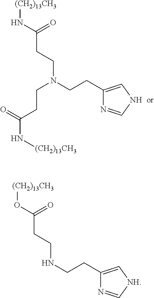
[(CH2)13CH3]NC(CCN(CCC1=CNC=N1)CCC(N[(CH2)13CH3])=O)=O.[(CH2)13CH3]OC(CCNCCC1=C[NH]C=N1)=O
